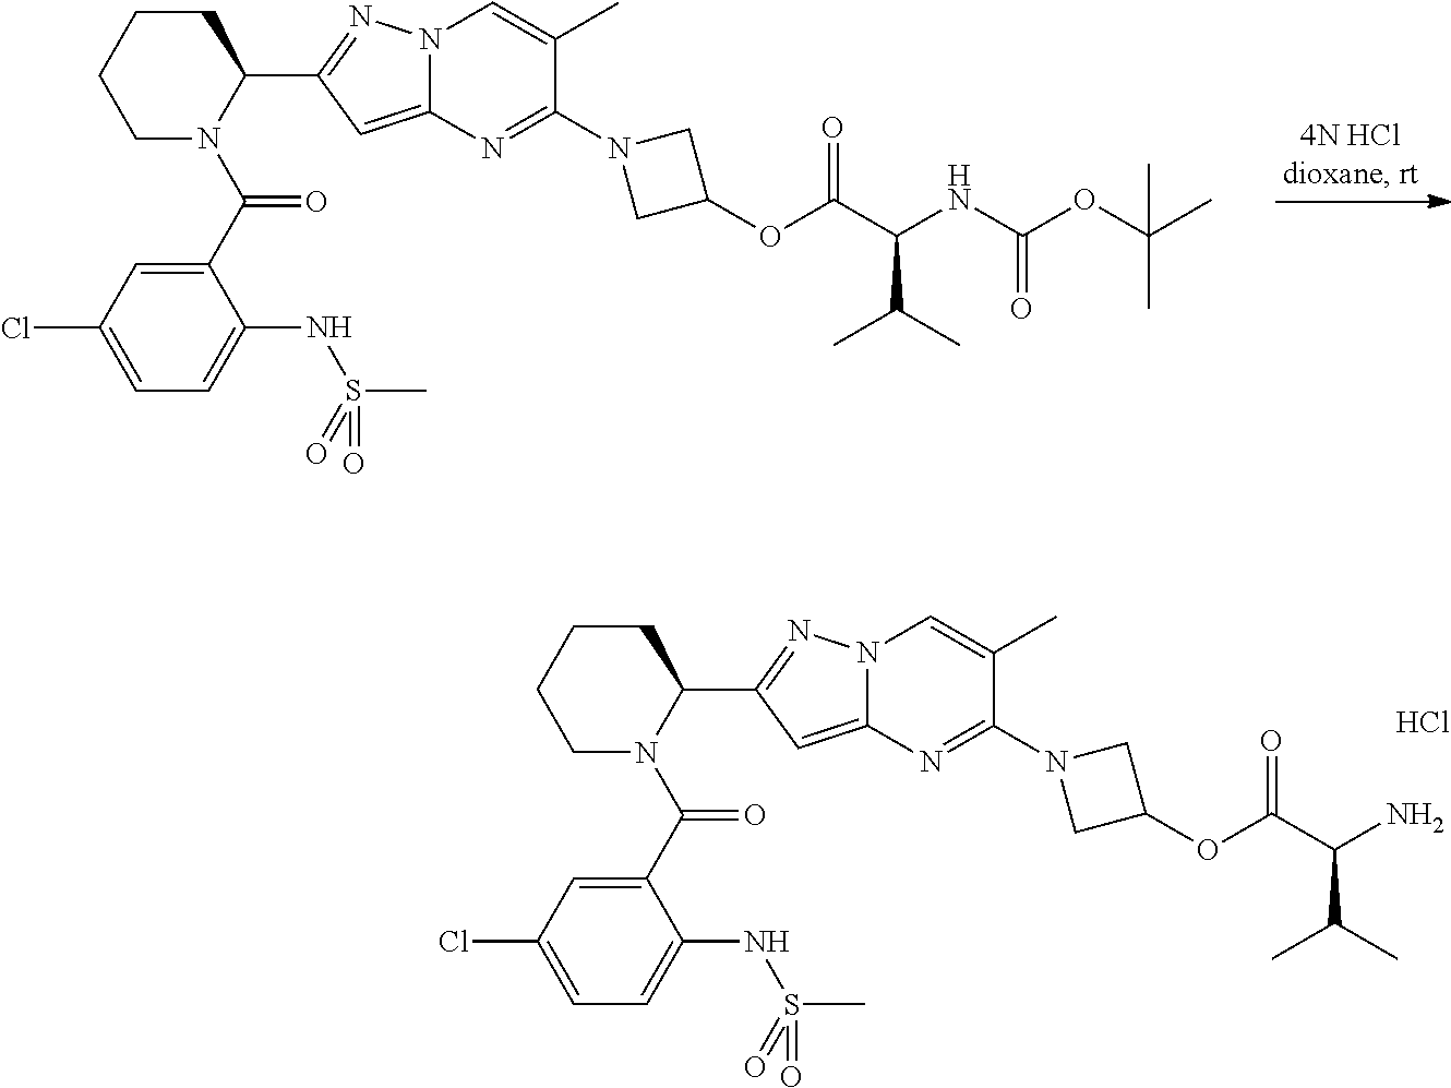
C1(C(N2C(C3=NN4C(=C3)N=C(N3CC(OC(C(NC(OC(C)(C)C)=O)C(C)C)=O)C3)C(C)=C4)CCCC2)=O)=CC(Cl)=CC=C1NS(C)(=O)=O.C1(C(N2C(C3=NN4C(=C3)N=C(N3CC(OC(C(N)C(C)C)=O)C3)C(C)=C4)CCCC2)=O)=CC(Cl)=CC=C1NS(C)(=O)=O.Cl
